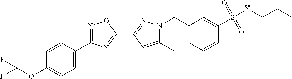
C1(C)=NC(C2=NC(C3=CC=C(OC(F)(F)F)C=C3)=NO2)=NN1CC1=CC=CC(S(NCCC)(=O)=O)=C1
